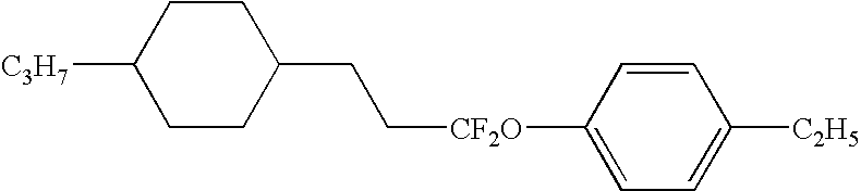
C1CC(CC[CF2O]C2=CC=C([C2H5])C=C2)CCC1[C3H7]
